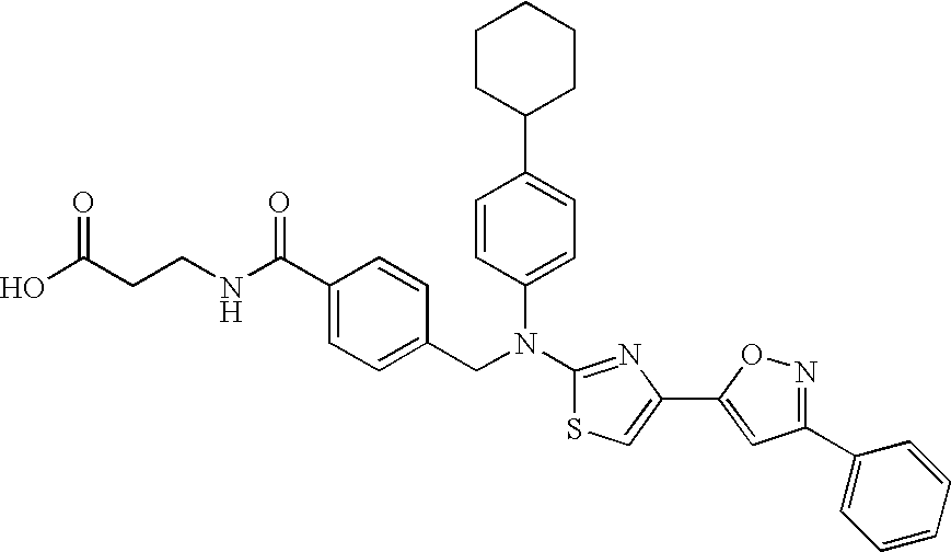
C1(C2=CC=C(N(C3=NC(C4=CC(C5=CC=CC=C5)=NO4)=CS3)CC3=CC=C(C(NCCC(O)=O)=O)C=C3)C=C2)CCCCC1
